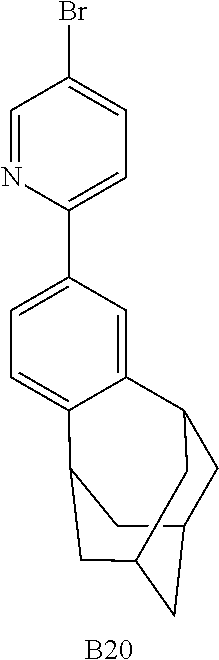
[B20].C1=C2C(=CC=C1C1=CC=C(Br)C=N1)C1CC3CC(CC2C3)C1
